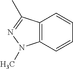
C12=C(C=CC=C1)N(C)N=C2C
